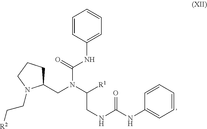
C1(CN(C([R1])CNC(NC2=CC=CC=C2)=O)C(=O)NC2=CC=CC=C2)CCCN1CC[R2]
